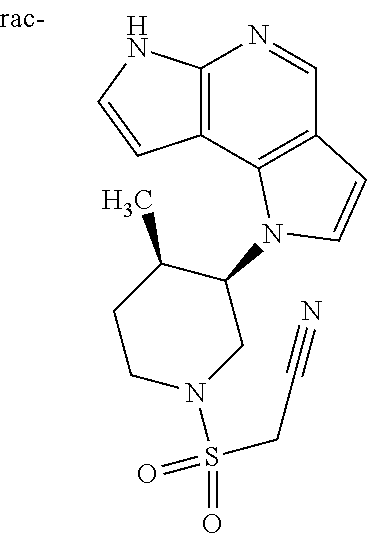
C12=C(NC=C1)N=CC1=C2N(C2C(C)CCN(S(CC#N)(=O)=O)C2)C=C1
